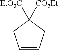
C1([EtO2C])([CO2Et])CC=CC1
